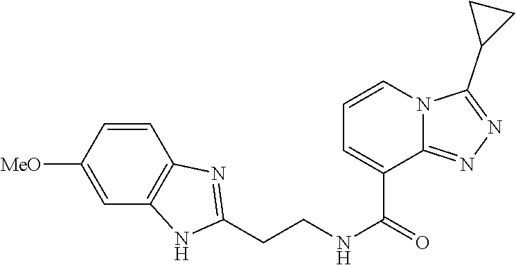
C1=CC([MeO])=CC2=C1N=C(CCNC(=O)C1=CC=CN3C1=NN=C3C1CC1)N2
